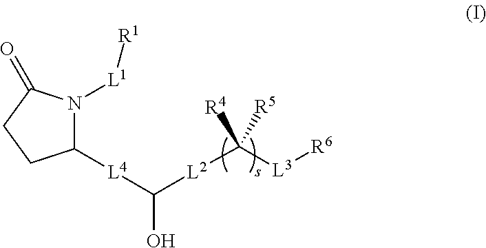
C1([L4]C([L2]C([L3][R6])([R4])[R5])O)N([L1][R1])C(=O)CC1
